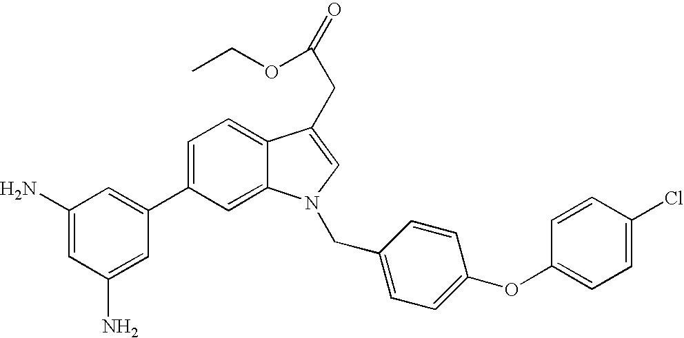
C1=C(C2=CC(N)=CC(N)=C2)C=C2C(=C1)C(CC(=O)OCC)=CN2CC1=CC=C(OC2=CC=C(Cl)C=C2)C=C1
